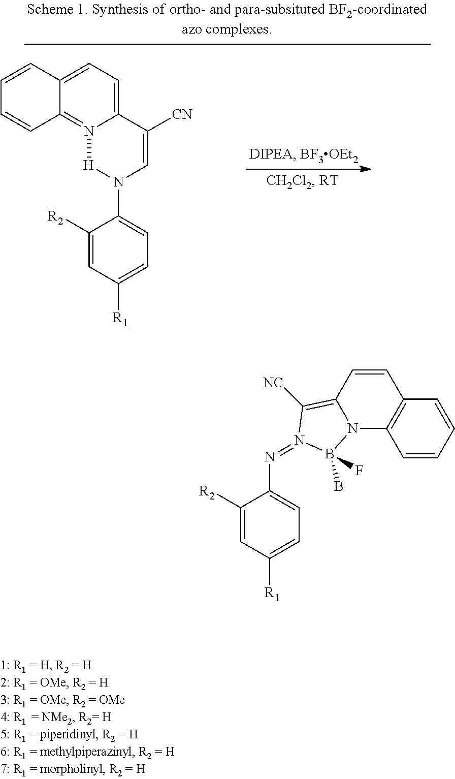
C1=CC=CC2=C1N1C(=C([NC])N(=NC3=CC=C([R1])C=C3[R2])B1(B)F)C=C2.C1=CC2=CC=C3N(=C2C=C1)[H]N(C1=CC=C([R1])C=C1[R2])C=C3[CN]
